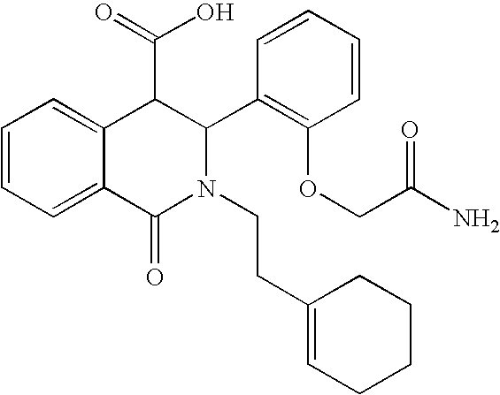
C1=CC=C2C(=C1)C(C(O)=O)C(C1=C(OCC(N)=O)C=CC=C1)N(CCC1=CCCCC1)C2=O
